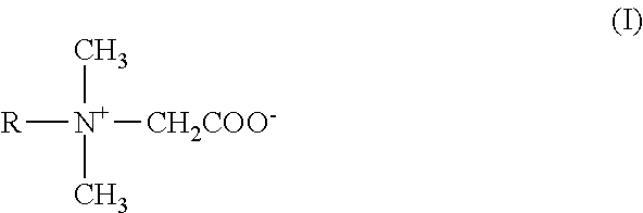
C[N+](C)([CH2COO-])[R]
